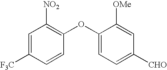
C1=C([F3C])C=CC(OC2=CC=C([CHO])C=C2[OMe])=C1[NO2]
